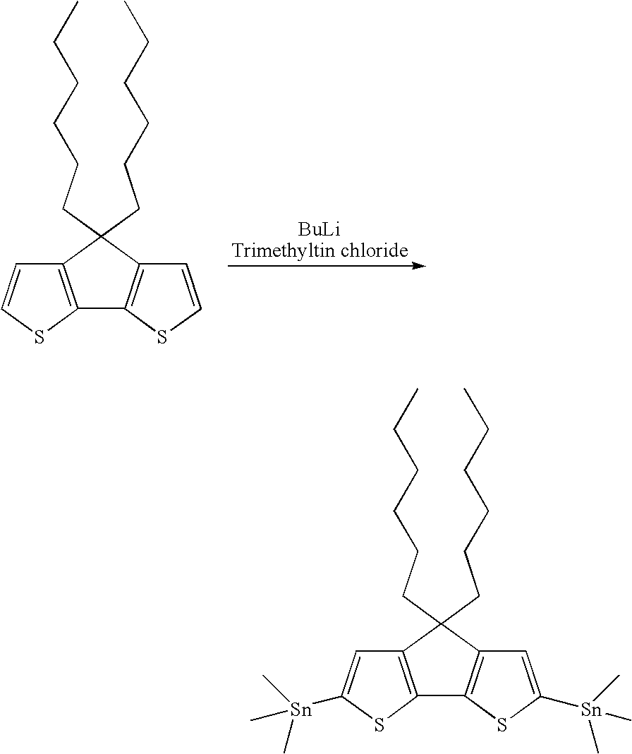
C12=C(C=CS1)C(CCCCCC)(CCCCCC)C1=C2SC=C1.C12=C(C=C([Sn](C)(C)C)S1)C(CCCCCC)(CCCCCC)C1=C2SC([Sn](C)(C)C)=C1
